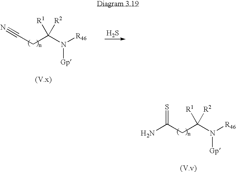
S.C(C(N([Gp])[R46])([R1])[R2])C#N.C(C(N([Gp])[R46])([R1])[R2])C(N)=S
